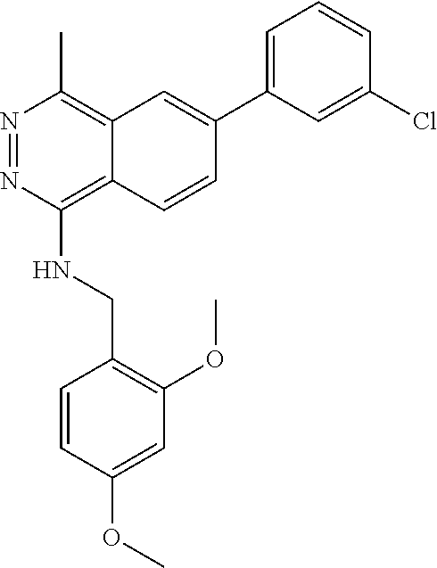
C12=C(C)N=NC(NCC3=C(OC)C=C(OC)C=C3)=C1C=CC(C1=CC=CC(Cl)=C1)=C2
